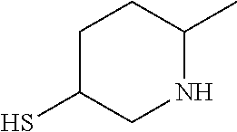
N1C(C)CCC(S)C1
